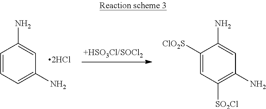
C1=CC=C(N)C=C1N.C1([ClO2S])=CC([SO2Cl])=C(N)C=C1N
